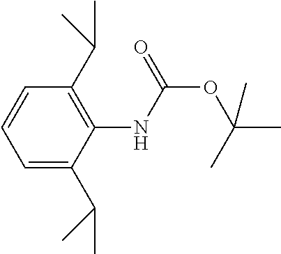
C1=CC=C(C(C)C)C(NC(OC(C)(C)C)=O)=C1C(C)C
